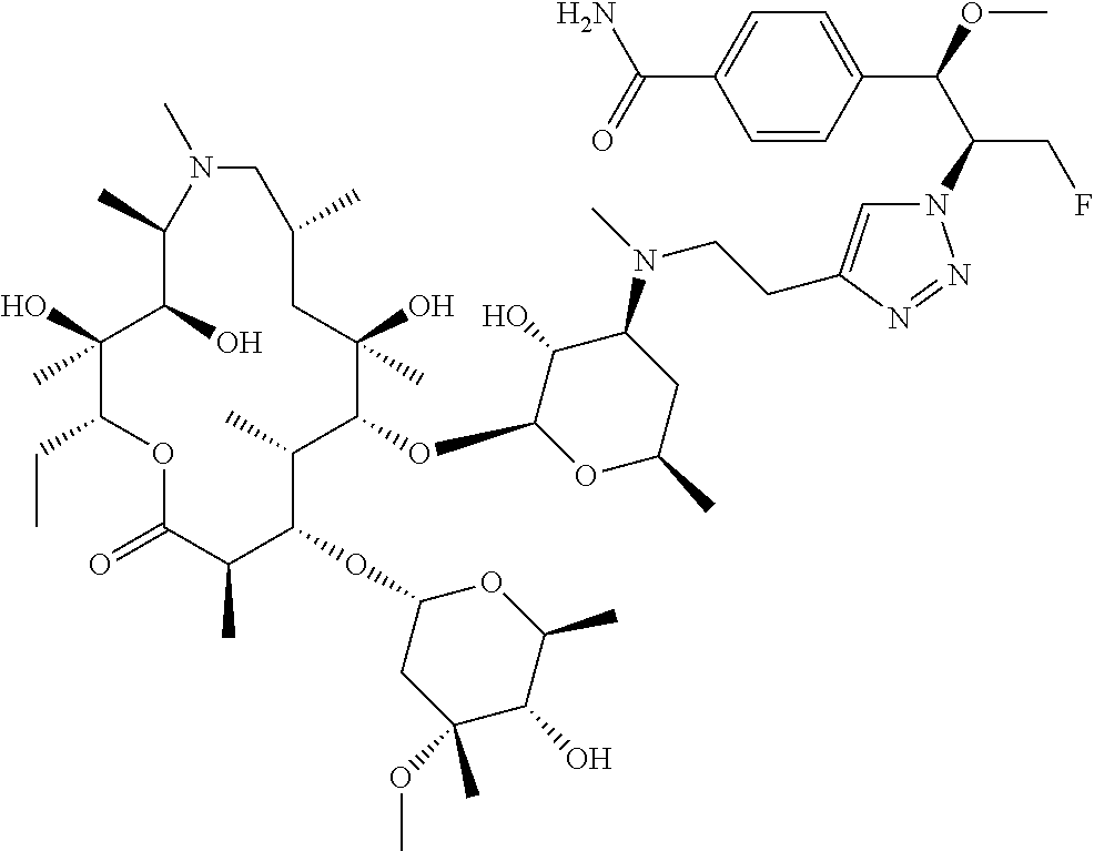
C1(O)(C)C(CC)OC(=O)C(C)C(OC2CC(OC)(C)C(O)C(C)O2)C(C)C(OC2OC(C)CC(N(C)CCC3=CN(C(C(OC)C4=CC=C(C(=O)N)C=C4)CF)N=N3)C2O)C(O)(C)CC(C)CN(C)C(C)C1O
